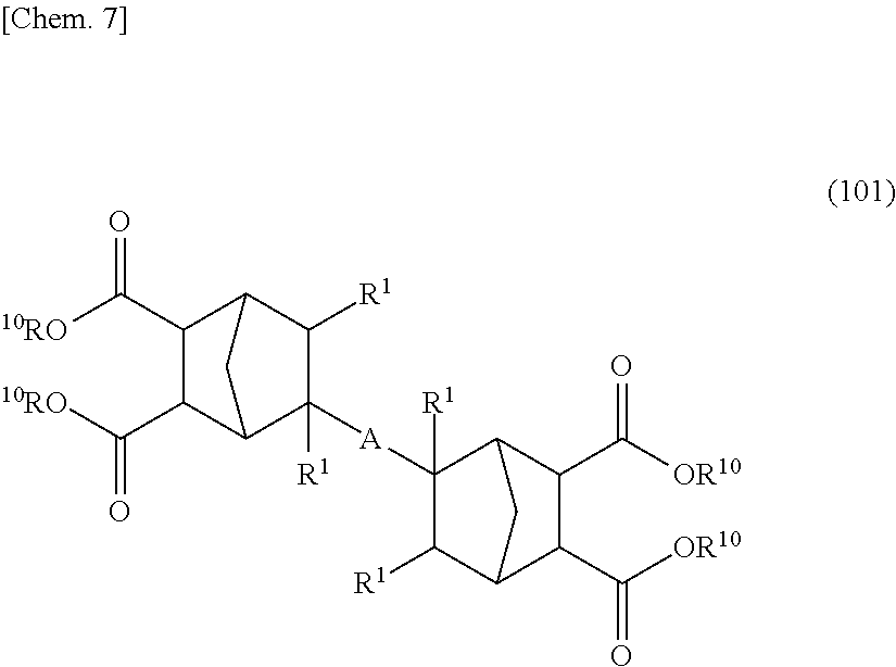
C1([R1])C2C(C([10RO])=O)C(C([10RO])=O)C(C1([A]C1([R1])C3C(C([OR10])=O)C(C([OR10])=O)C(C1[R1])C3)[R1])C2
